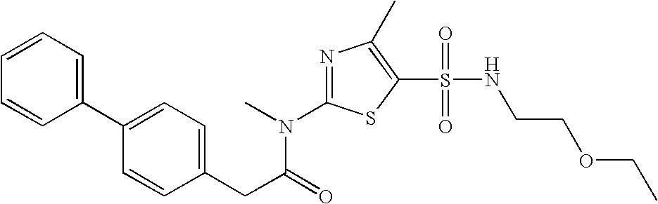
C1=CC=C(C2=CC=C(CC(=O)N(C3=NC(C)=C(S(=O)(=O)NCCOCC)S3)C)C=C2)C=C1
